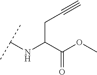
C(C(C(OC)=O)NC(C)C)C#C
